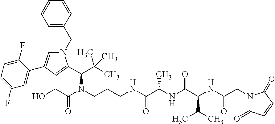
N1(CC2=CC=CC=C2)C=C(C2=CC(F)=CC=C2F)C=C1C(C(C)(C)C)N(C(=O)CO)CCCNC(C(NC(C(NC(CN1C(=O)C=CC1=O)=O)C(C)C)=O)C)=O
